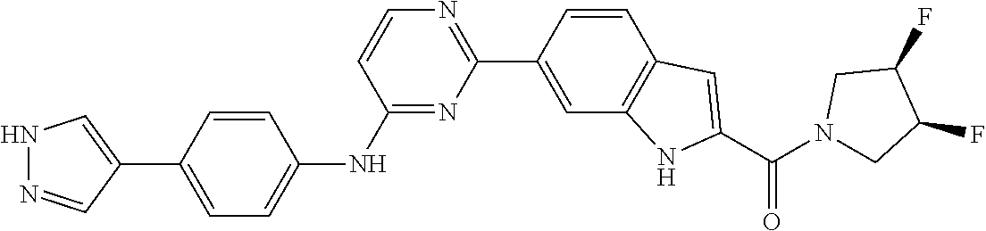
N1N=CC(C2=CC=C(NC3=NC(C4=CC5=C(C=C4)C=C(C(N4CC(F)C(F)C4)=O)N5)=NC=C3)C=C2)=C1
